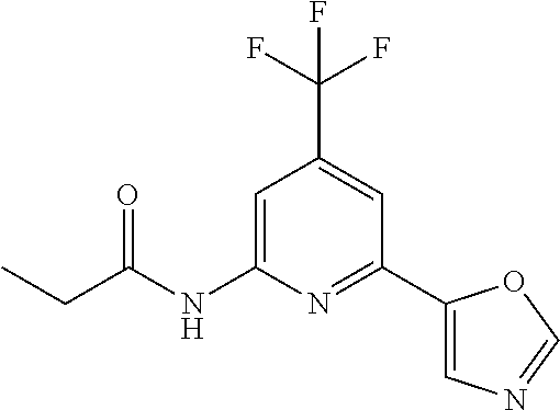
C1=C(NC(CC)=O)N=C(C2=CN=CO2)C=C1C(F)(F)F
